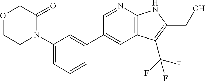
N1(C2=CC=CC(C3=CC4=C(N=C3)NC(CO)=C4C(F)(F)F)=C2)C(=O)COCC1
